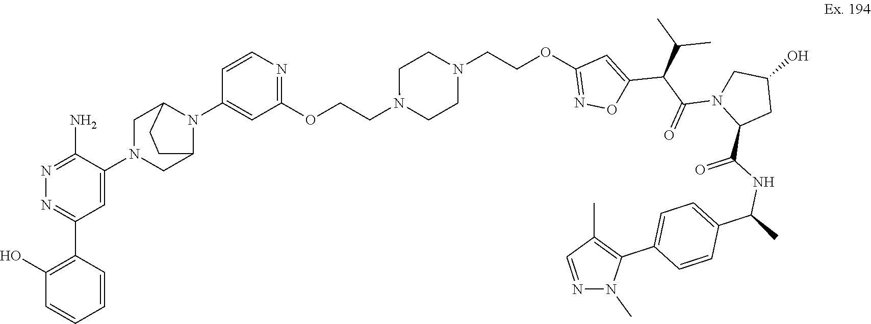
C1(N)=NN=C(C2=C(O)C=CC=C2)C=C1N1CC2N(C3=CC(OCCN4CCN(CCOC5=NOC(C(C(C)C)C(N6C(C(=O)NC(C7=CC=C(C8=C(C)C=NN8C)C=C7)C)CC(O)C6)=O)=C5)CC4)=NC=C3)C(C1)CC2
